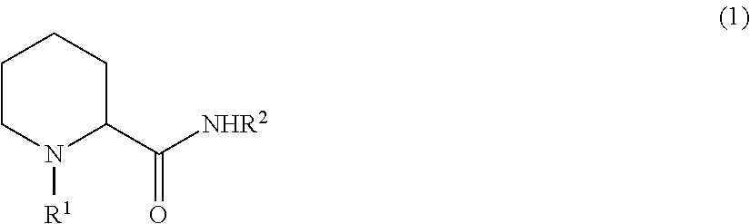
C1CN([R1])C(C([NHR2])=O)CC1
